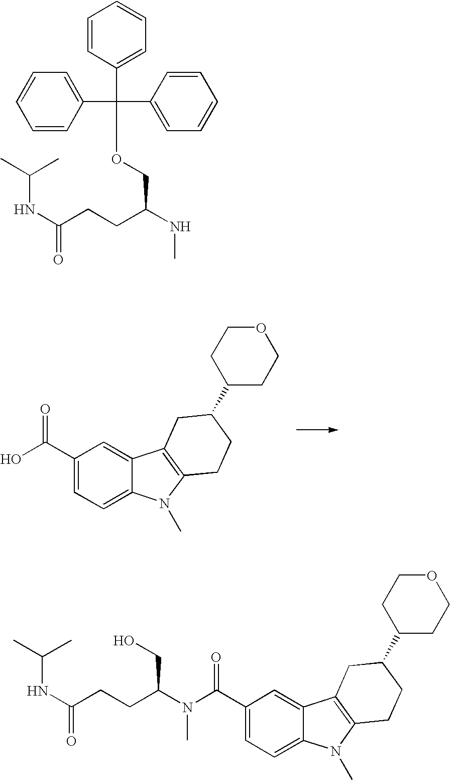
C1(C(=O)O)=CC=C2C(=C1)C1=C(N2C)CCC(C2CCOCC2)C1.C(NC(=O)CCC(NC)COC(C1=CC=CC=C1)(C1=CC=CC=C1)C1=CC=CC=C1)(C)C.C1(C(=O)N(C)C(CO)CCC(=O)NC(C)C)=CC=C2C(=C1)C1=C(N2C)CCC(C2CCOCC2)C1
